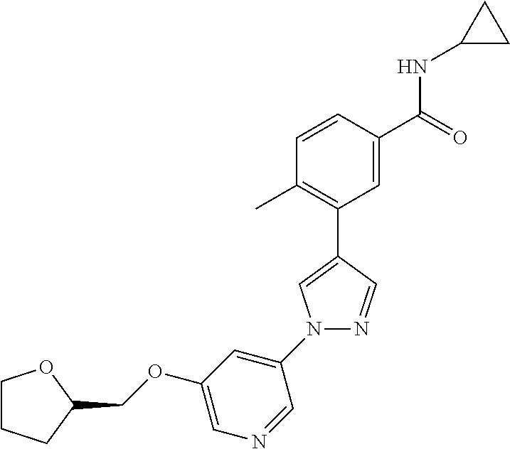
C1=CC(C(=O)NC2CC2)=CC(C2=CN(C3=CC(OCC4CCCO4)=CN=C3)N=C2)=C1C
